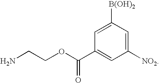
C1=C([B(OH)2])C=C([NO2])C=C1C(OCCN)=O
